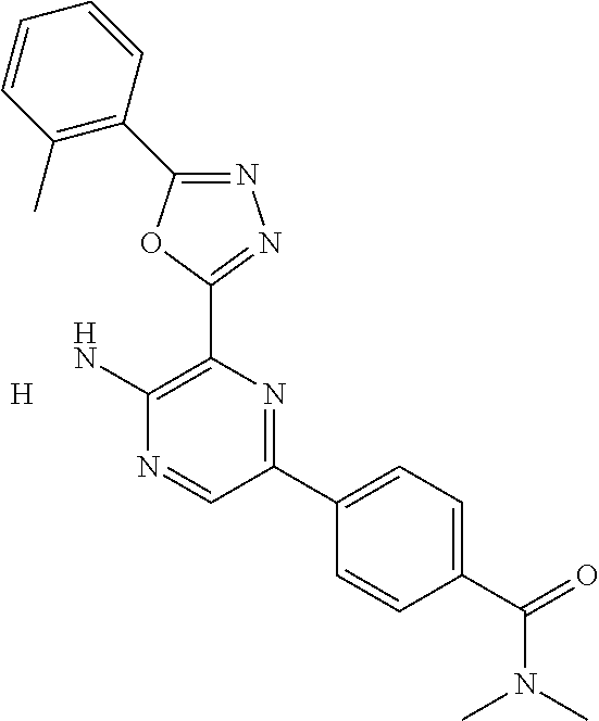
[H].N1=C(C2=C(C)C=CC=C2)OC(C2=C(N)N=CC(C3=CC=C(C(=O)N(C)C)C=C3)=N2)=N1
